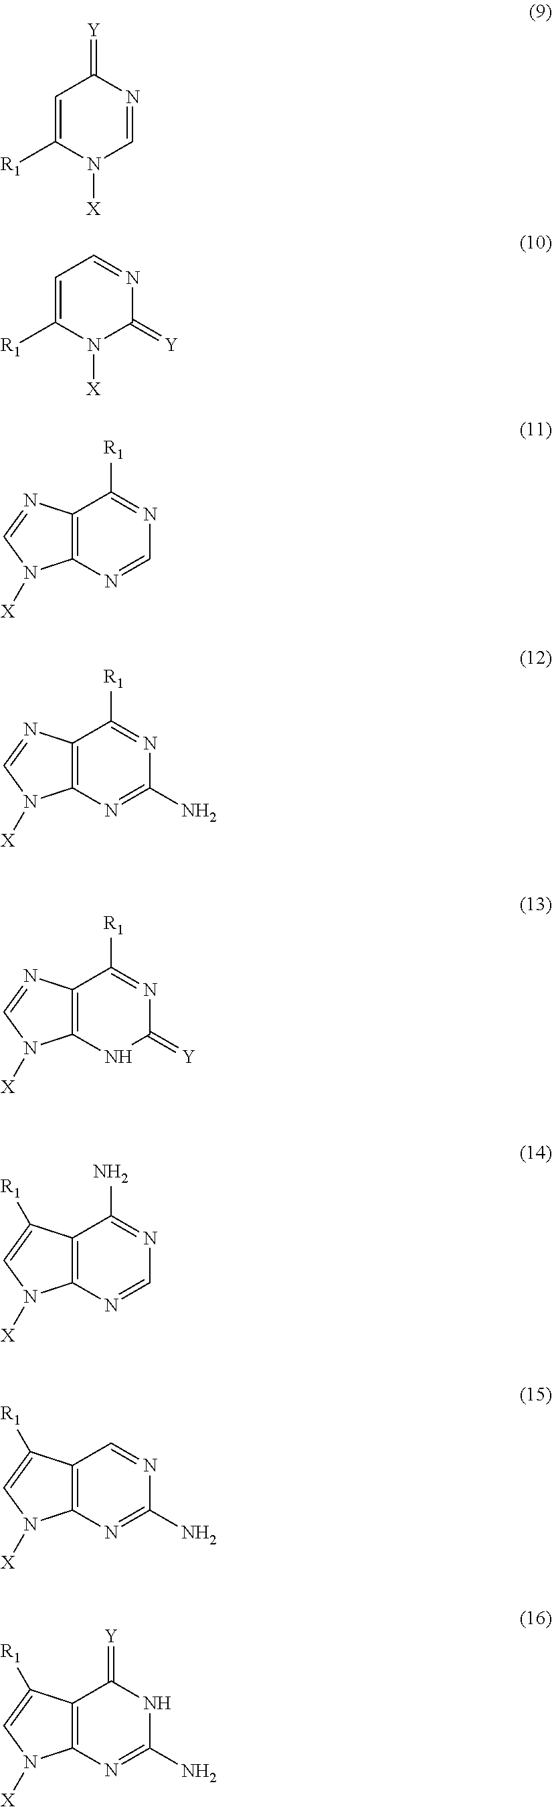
C1=C([R1])N([X])C=NC1=[Y].C1=C([R1])N([X])C(=[Y])N=C1.C12=C(N=CN=C1[R1])N([X])C=N2.C12=C(N=C(N)N=C1[R1])N([X])C=N2.C12=C(NC(=[Y])N=C1[R1])N([X])C=N2.C12=C(N=CN=C1N)N([X])C=C2[R1].C12=C(N=C(N)N=C1)N([X])C=C2[R1].C12=C(N=C(N)NC1=[Y])N([X])C=C2[R1]
